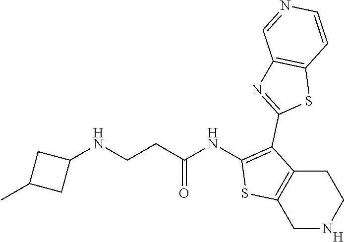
C1NCCC2=C1SC(NC(CCNC1CC(C)C1)=O)=C2C1=NC2=C(S1)C=CN=C2.[H]
